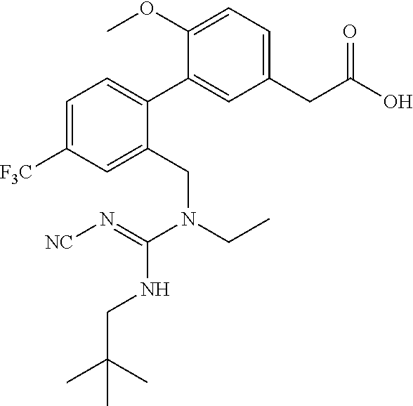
C1(CC(=O)O)=CC=C(OC)C(C2=CC=C([F3C])C=C2CN(CC)C(=N[NC])NCC(C)(C)C)=C1
